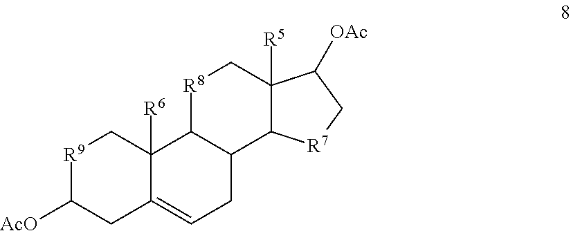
[R9]1C([AcO])CC2=CCC3C(C2([R6])C1)[R8]CC1([R5])C3[R7]CC1[OAc]
